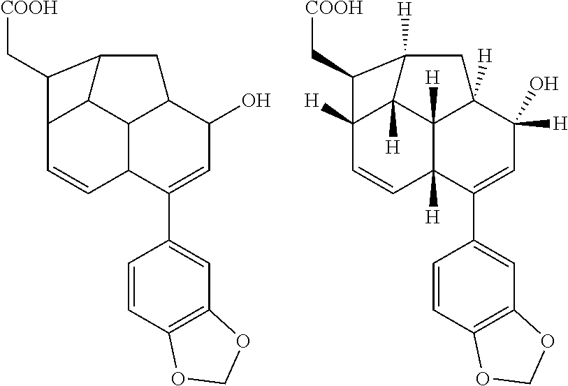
[COOH]CC1C2C=CC3C4C2C1CC4C(O)C=C3C1=CC2=C(C=C1)OCO2.[COOH]CC1C2([H])C=CC3([H])C4([H])C2([H])C1([H])CC4([H])C([H])(O)C=C3C1=CC2=C(C=C1)OCO2
